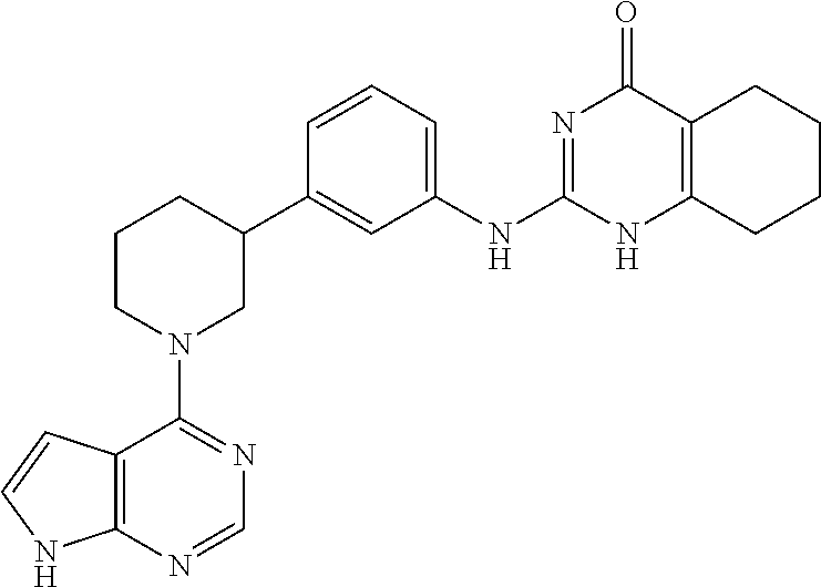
C12=C(N=CN=C1N1CC(C3=CC(NC4=NC(=O)C5=C(N4)CCCC5)=CC=C3)CCC1)NC=C2
